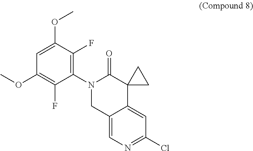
C1=C(OC)C(F)=C(N2CC3=CN=C(Cl)C=C3C3(C2=O)CC3)C(F)=C1OC
